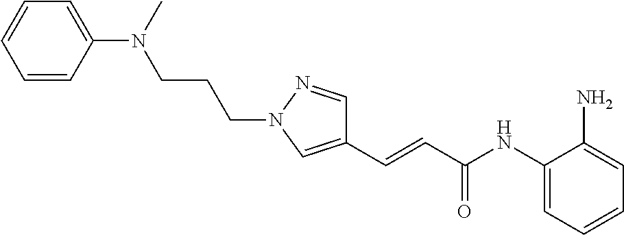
C(=CC(NC1=CC=CC=C1N)=O)C1=CN(CCCN(C2=CC=CC=C2)C)N=C1
